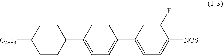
C1CC([C4H9])CCC1C1=CC=C(C2=CC=C([NCS])C(F)=C2)C=C1
